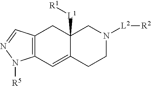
N1([R5])N=CC2=C1C=C1C([L1][R1])(C2)CN([L2][R2])CC1
